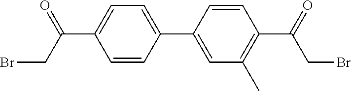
C1=CC(C2=CC=C(C(=O)CBr)C=C2)=CC(C)=C1C(CBr)=O
